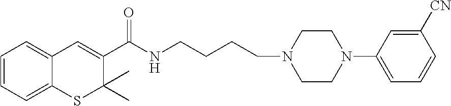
C1=CC=C2C(=C1)C=C(C(NCCCCN1CCN(C3=CC=CC([CN])=C3)CC1)=O)C(C)(C)S2
